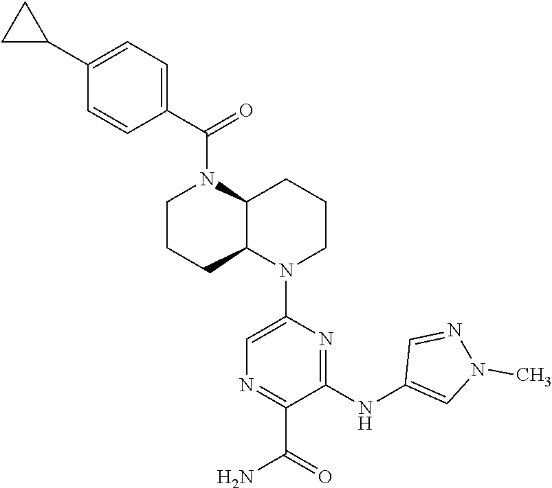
C1(C2CC2)=CC=C(C(N2CCCC3C2CCCN3C2=CN=C(C(=O)N)C(NC3=CN(C)N=C3)=N2)=O)C=C1
